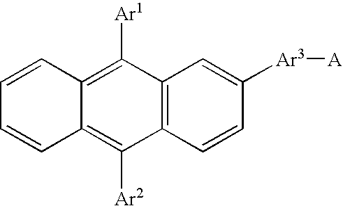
C12=C(C=CC([Ar3][A])=C1)C([Ar2])=C1C(=C2[Ar1])C=CC=C1
